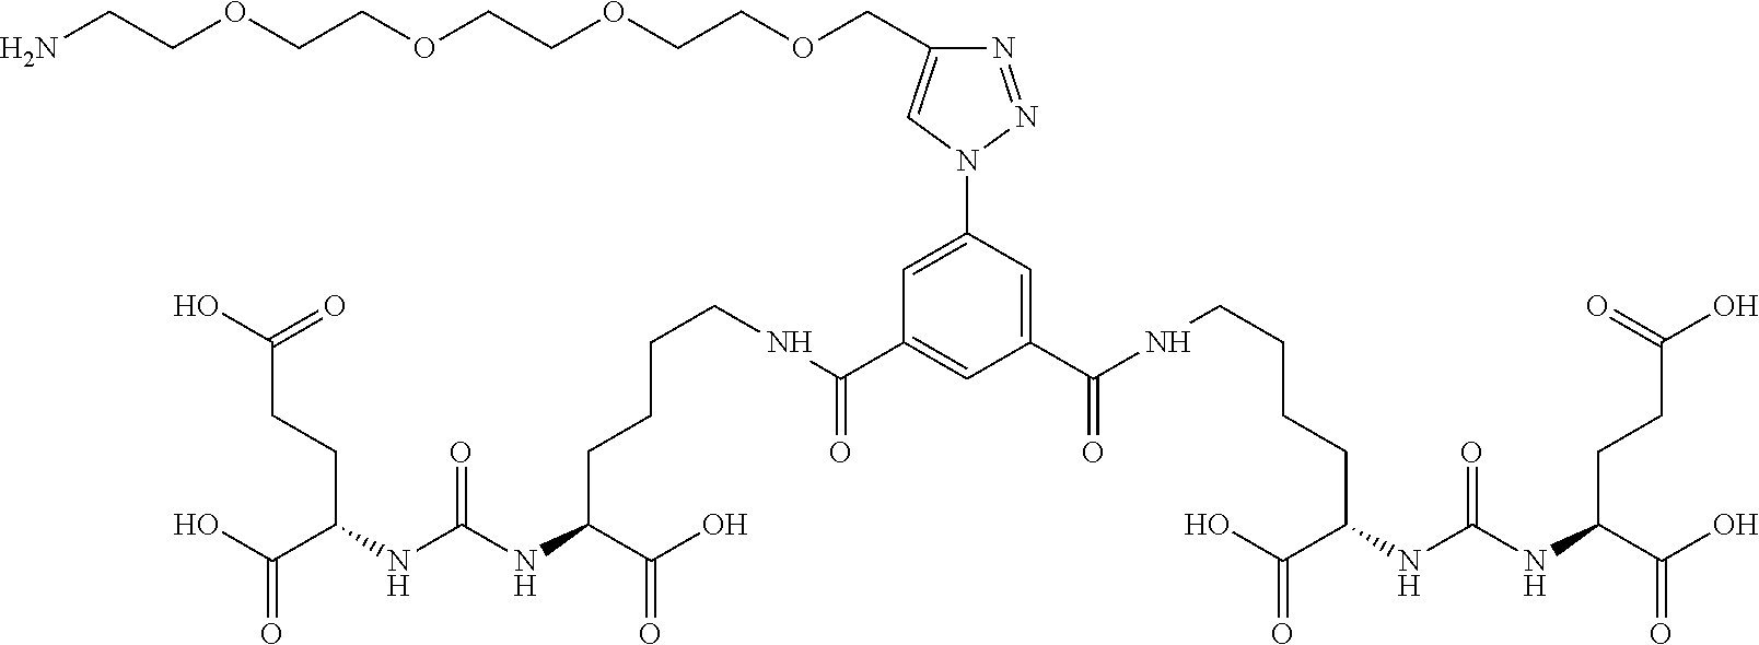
OC(C(NC(NC(C(O)=O)CCCCNC(C1=CC(C(NCCCCC(NC(NC(C(O)=O)CCC(=O)O)=O)C(=O)O)=O)=CC(N2N=NC(COCCOCCOCCOCCN)=C2)=C1)=O)=O)CCC(=O)O)=O
